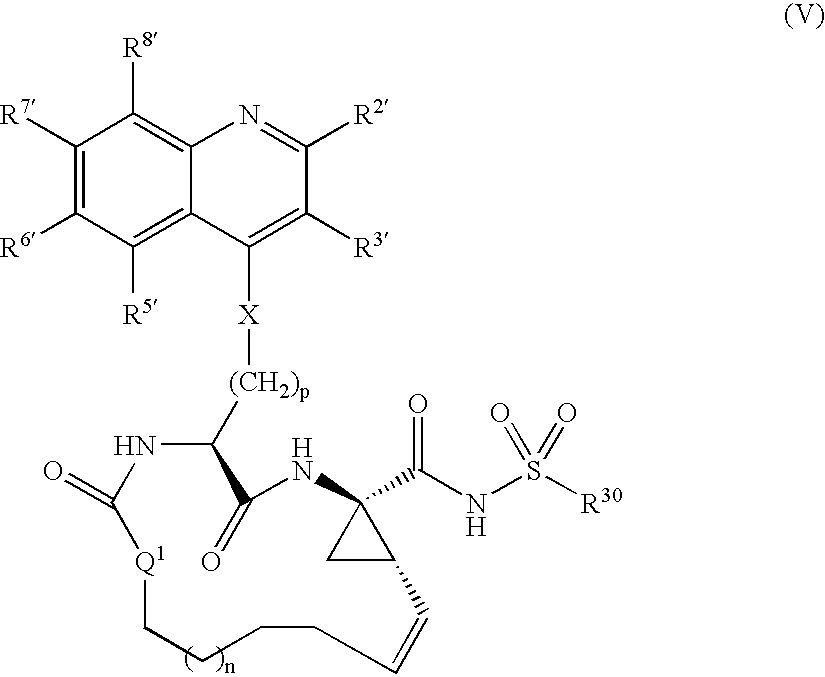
[(CH2)p](C1NC(=O)[Q1]CCCCC=CC2C(C(NS([R30])(=O)=O)=O)(NC1=O)C2)[X]C1=C([R3])C([R2])=NC2=C([R8])C([R7])=C([R6])C([R5])=C21
